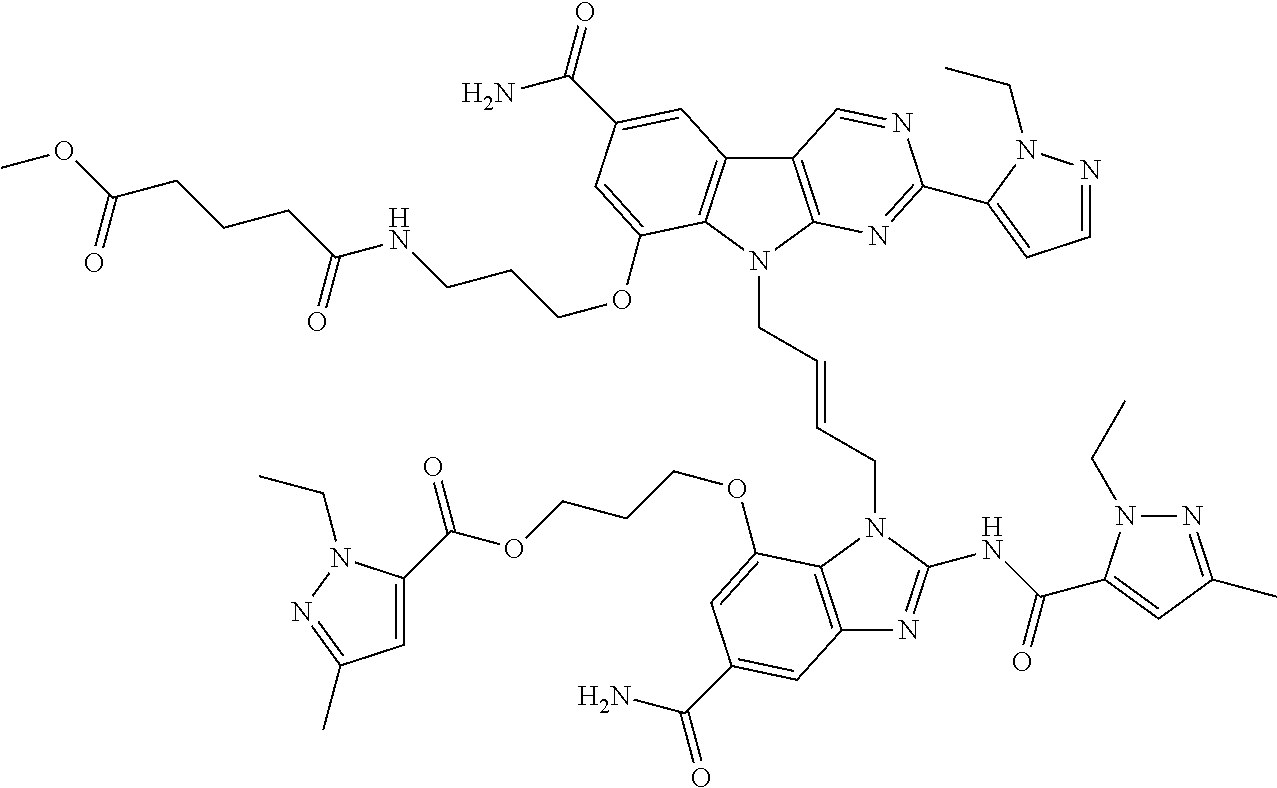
C(OCCCOC1=CC(C(=O)N)=CC2=C1N(CC=CCN1C3=C(C4=C1C(OCCCNC(CCCC(OC)=O)=O)=CC(C(=O)N)=C4)C=NC(C1=CC=NN1CC)=N3)C(NC(=O)C1=CC(C)=NN1CC)=N2)(C1=CC(C)=NN1CC)=O
